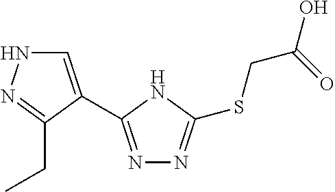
N1=C(C2=CNN=C2CC)NC(SCC(O)=O)=N1
